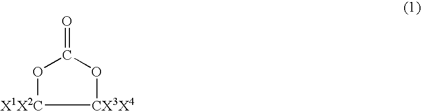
[CX3X4]1OC(=O)O[X1X2C]1
